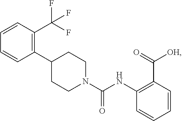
C1=CC=CC(C2CCN(C(NC3=C(C(=O)[OH])C=CC=C3)=O)CC2)=C1C(F)(F)F
